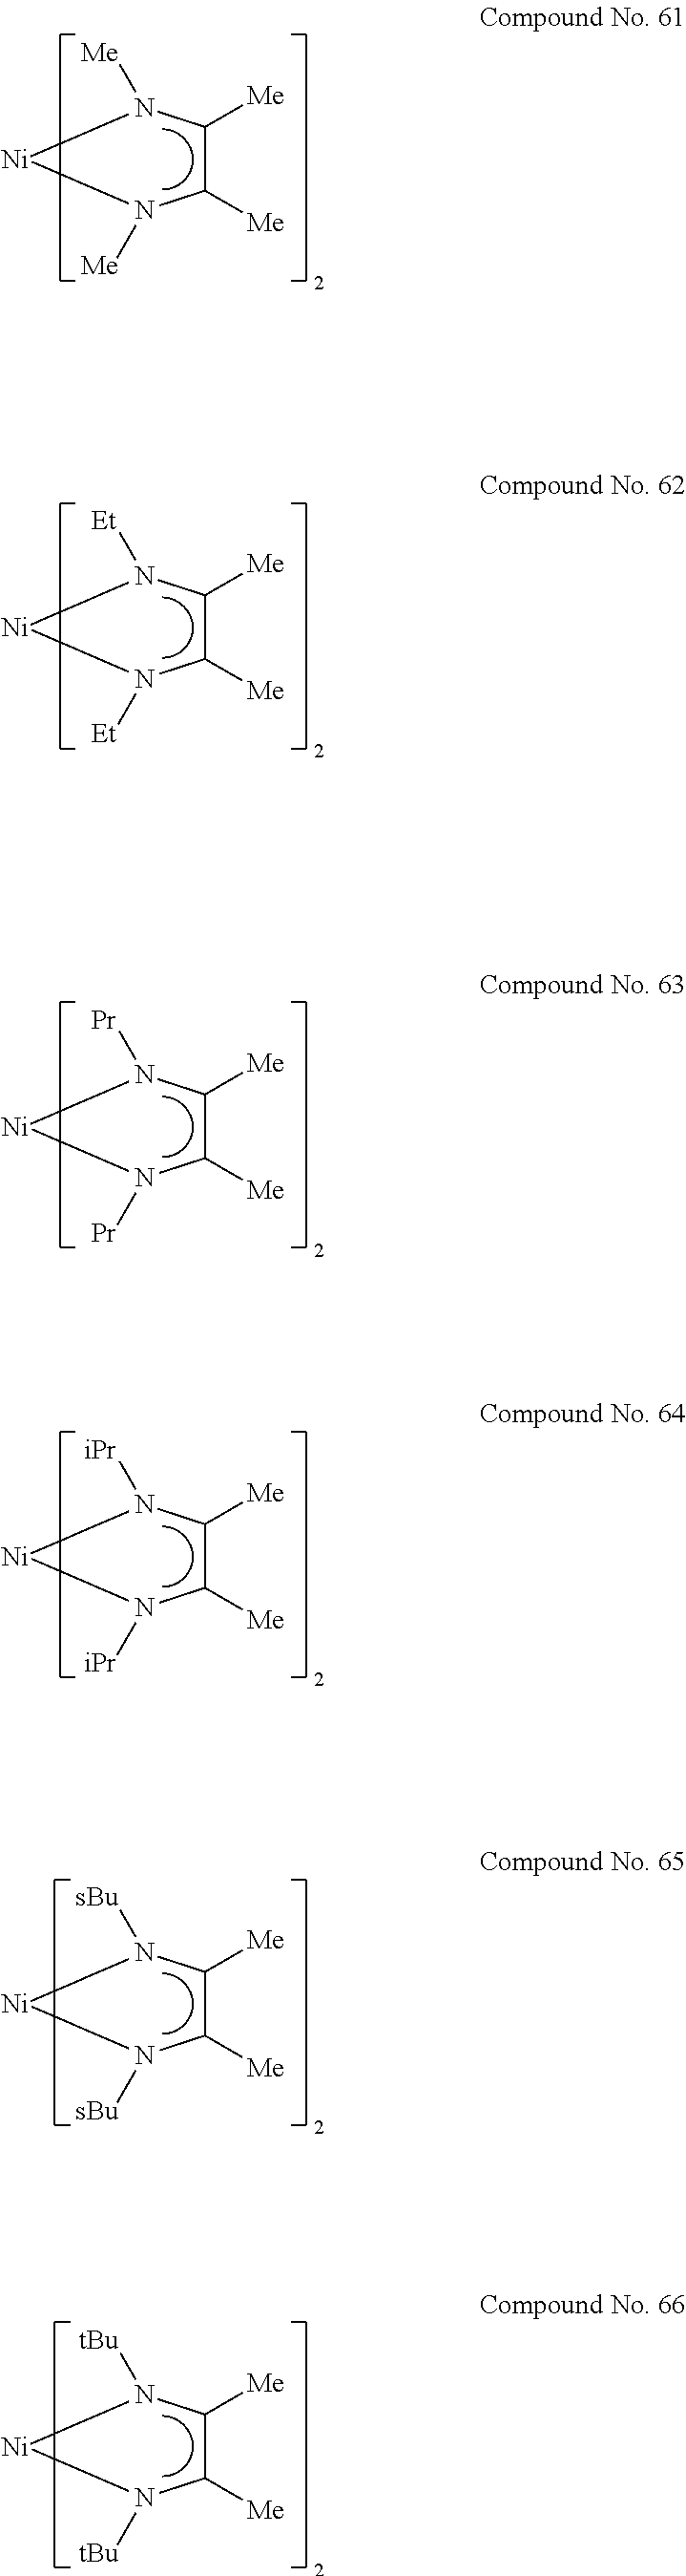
C1([Me])C([Me])N([Me])[Ni]N1[Me].C1([Me])C([Me])N([Et])[Ni]N1[Et].C1([Me])C([Me])N([Pr])[Ni]N1[Pr].C1([Me])C([Me])N([iPr])[Ni]N1[iPr].C1([Me])C([Me])N([sBu])[Ni]N1[sBu].C1([Me])C([Me])N([tBu])[Ni]N1[tBu]
